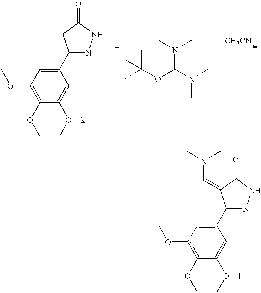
C1(C2=NNC(=O)C2)=CC(OC)=C(OC)C(OC)=C1.N(C(N(C)C)OC(C)(C)C)(C)C.[CH3CN].C1(C2=NNC(=O)C2=CN(C)C)=CC(OC)=C(OC)C(OC)=C1
